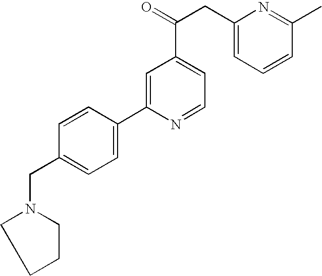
C1(C2=CC(C(CC3=CC=CC(C)=N3)=O)=CC=N2)=CC=C(CN2CCCC2)C=C1
